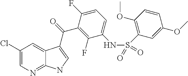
C1(Cl)=CN=C2C(=C1)C(C(=O)C1=C(F)C(NS(=O)(=O)C3=C(OC)C=CC(OC)=C3)=CC=C1F)=CN2
